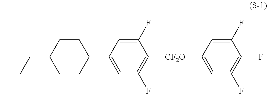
C1CC(CCC)CCC1C1=CC(F)=C([CF2O]C2=CC(F)=C(F)C(F)=C2)C(F)=C1
